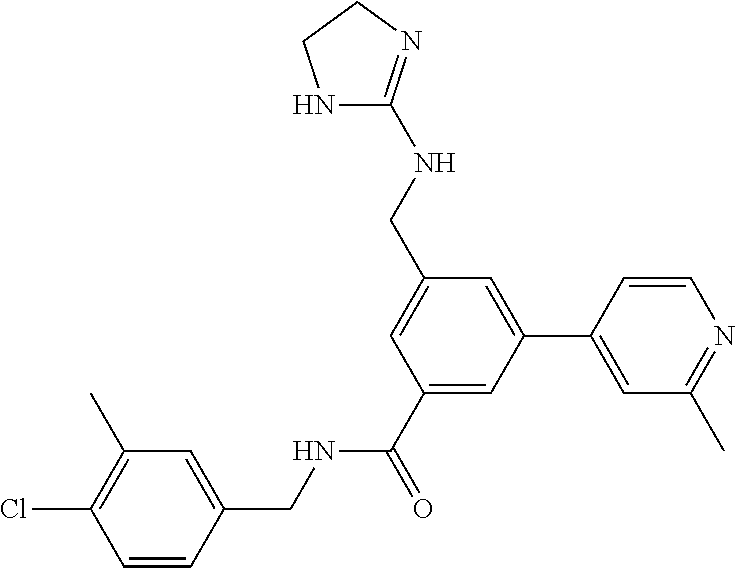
C1(C)=C(Cl)C=CC(CNC(C2=CC(C3=CC(C)=NC=C3)=CC(CNC3=NCCN3)=C2)=O)=C1
